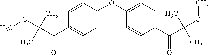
C1(OC2=CC=C(C(C(OC)(C)C)=O)C=C2)=CC=C(C(C(OC)(C)C)=O)C=C1
